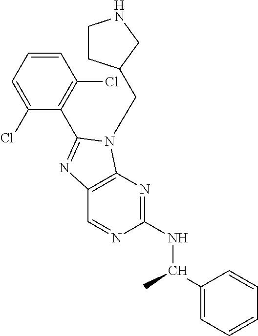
C1(NC(C2=CC=CC=C2)C)=NC2=C(C=N1)N=C(C1=C(Cl)C=CC=C1Cl)N2CC1CCNC1
